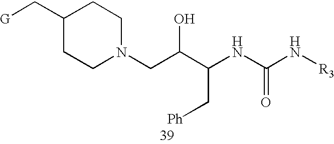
C1(C[G])CCN(CC(C(NC(N[R3])=O)C[Ph])O)CC1
